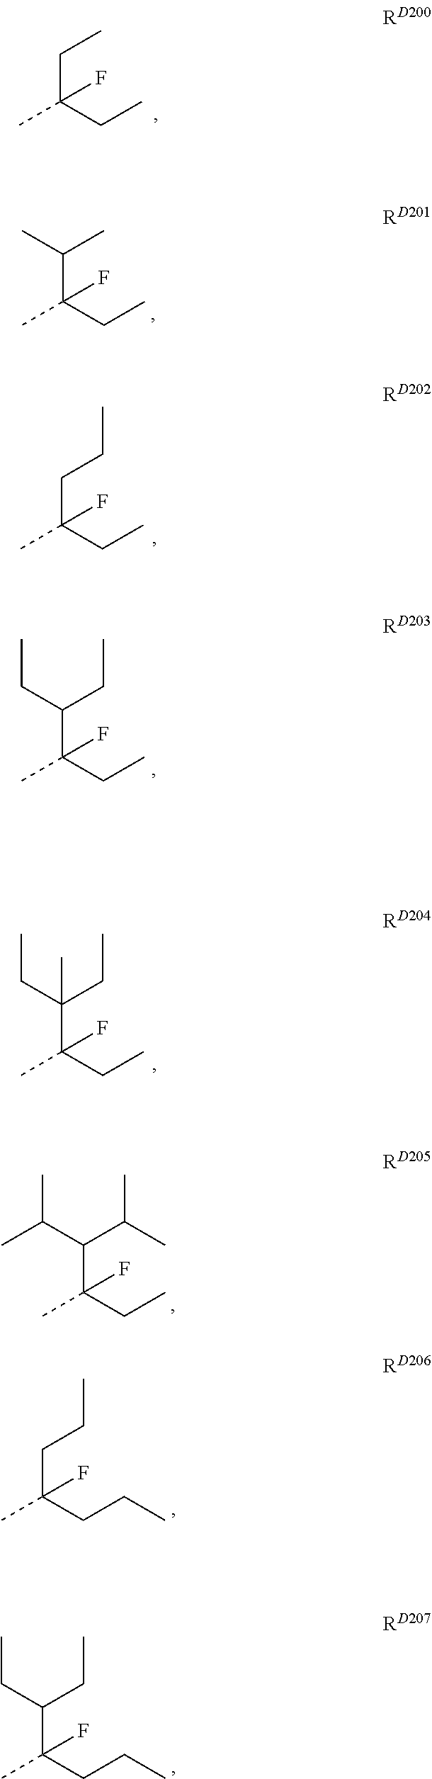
C(C(CC)(C)F)C.C(C(CC)(C)F)(C)C.C(C(CC)(C)F)CC.C(C(CC)(C)F)(CC)CC.C(C(CC)(C)F)(CC)(CC)C.C(C(CC)(C)F)(C(C)C)C(C)C.C(C(CCC)(C)F)CC.C(C(CCC)(C)F)(CC)CC
